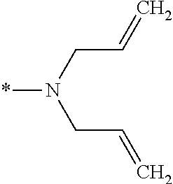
C(C=C)N(CC=C)*
